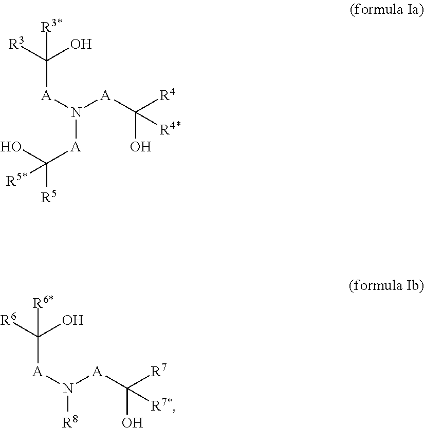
[A](N([A]C([R4])(O)[R4*])[A]C(O)([R5])[R5*])C([R3])(O)[R3*].C(O)([A]N([A]C(O)([R7])[R7*])[R8])([R6])[R6*]
